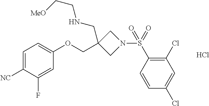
Cl.C1=C([NC])C(F)=CC(OCC2(CNCC[MeO])CN(S(C3=C(Cl)C=C(Cl)C=C3)(=O)=O)C2)=C1
